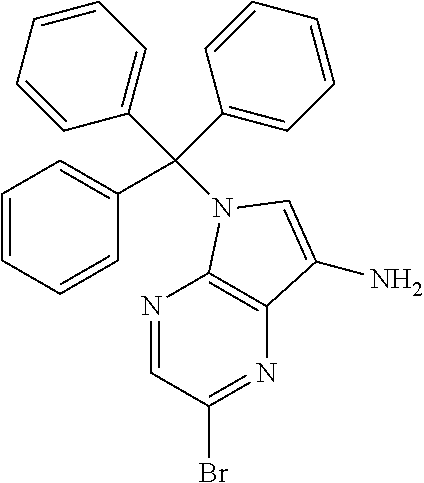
N1=CC(Br)=NC2=C1N(C(C1=CC=CC=C1)(C1=CC=CC=C1)C1=CC=CC=C1)C=C2N
